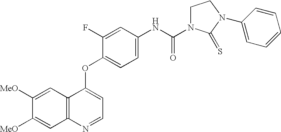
C12=C(N=CC=C1OC1=CC=C(NC(=O)N3CCN(C4=CC=CC=C4)C3=S)C=C1F)C=C([MeO])C([MeO])=C2
